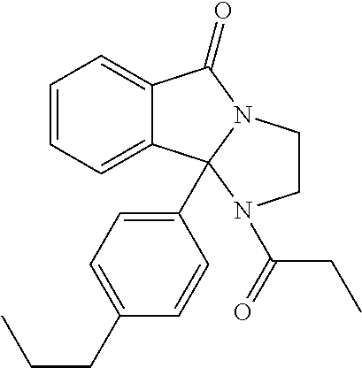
C12=CC=CC=C1C1(C3=CC=C(CCC)C=C3)N(C2=O)CCN1C(CC)=O
